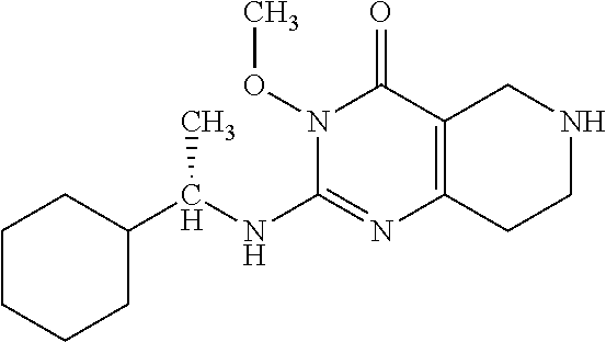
C1CCCC(C(NC2=NC3=C(C(=O)N2OC)CNCC3)C)C1
